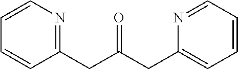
C1(CC(CC2=CC=CC=N2)=O)=NC=CC=C1
